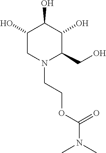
C1(O)CN(CCOC(N(C)C)=O)C(CO)C(O)C1O
